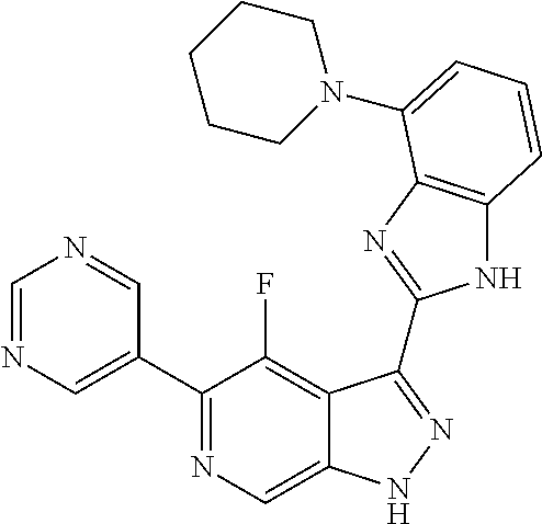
C1=NC=C(C2=NC=C3C(=C2F)C(C2=NC4=C(N2)C=CC=C4N2CCCCC2)=NN3)C=N1
